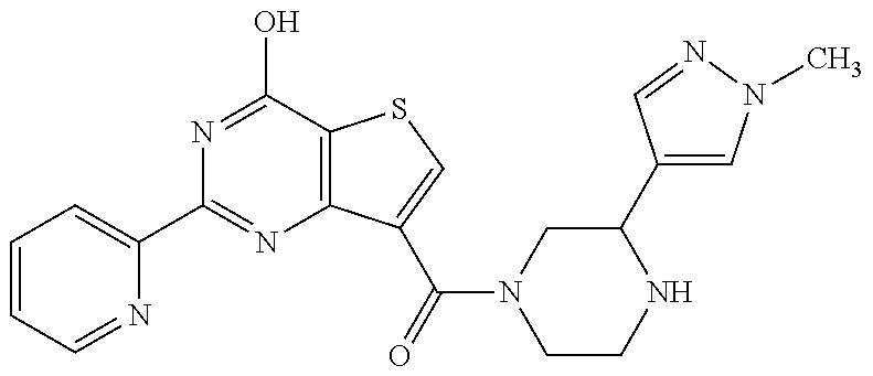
C1=CC=NC(C2=NC3=C(C(O)=N2)SC=C3C(=O)N2CCNC(C3=CN(C)N=C3)C2)=C1
